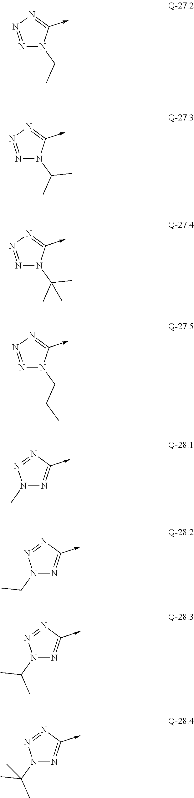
N1=NN=C(->C)N1CC.N1=NN=C(->C)N1C(C)C.N1=NN=C(->C)N1C(C)(C)C.N1=NN=C(->C)N1CCC.N1(C)N=C(->C)N=N1.N1(CC)N=C(->C)N=N1.N1(C(C)C)N=C(->C)N=N1.N1(C(C)(C)C)N=C(->C)N=N1
